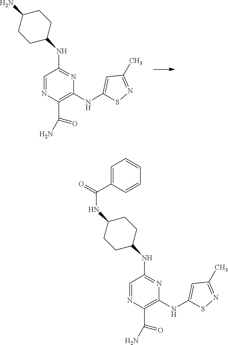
N1=CC(NC2CCC(N)CC2)=NC(NC2=CC(C)=NS2)=C1C(=O)N.N1=CC(NC2CCC(NC(C3=CC=CC=C3)=O)CC2)=NC(NC2=CC(C)=NS2)=C1C(=O)N
